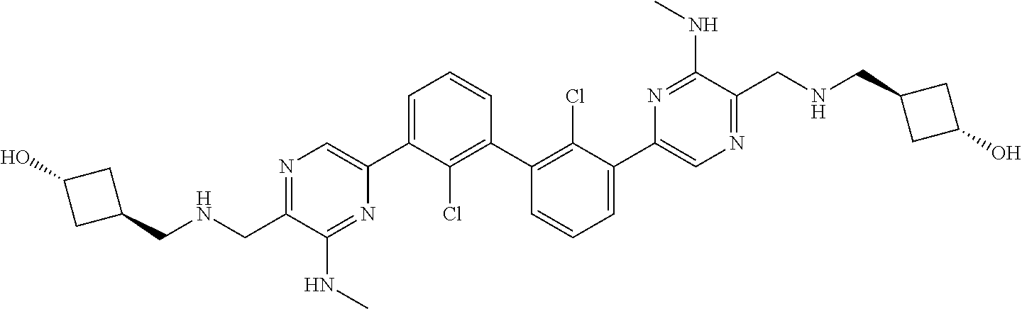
N1=C(CNCC2CC(O)C2)C(NC)=NC(C2=CC=CC(C3=C(Cl)C(C4=CN=C(CNCC5CC(O)C5)C(NC)=N4)=CC=C3)=C2Cl)=C1
